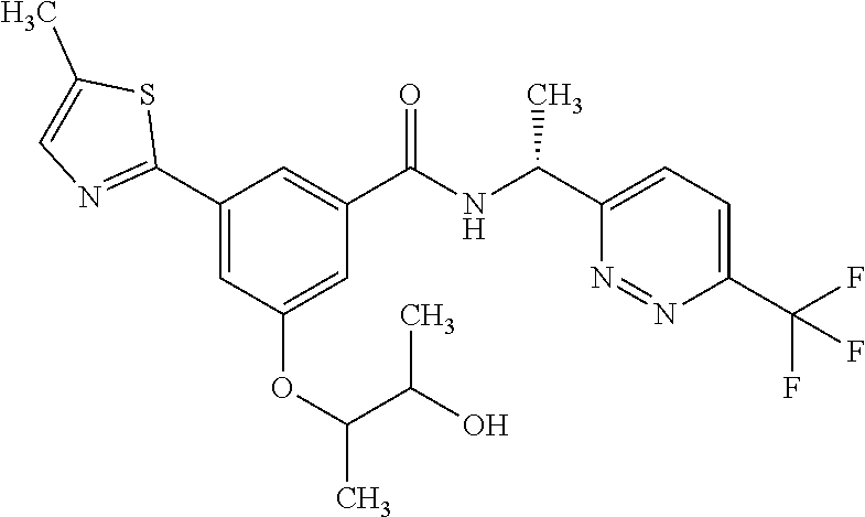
C(C(O)C)(OC1=CC(C(NC(C2=CC=C(C(F)(F)F)N=N2)C)=O)=CC(C2=NC=C(C)S2)=C1)C
